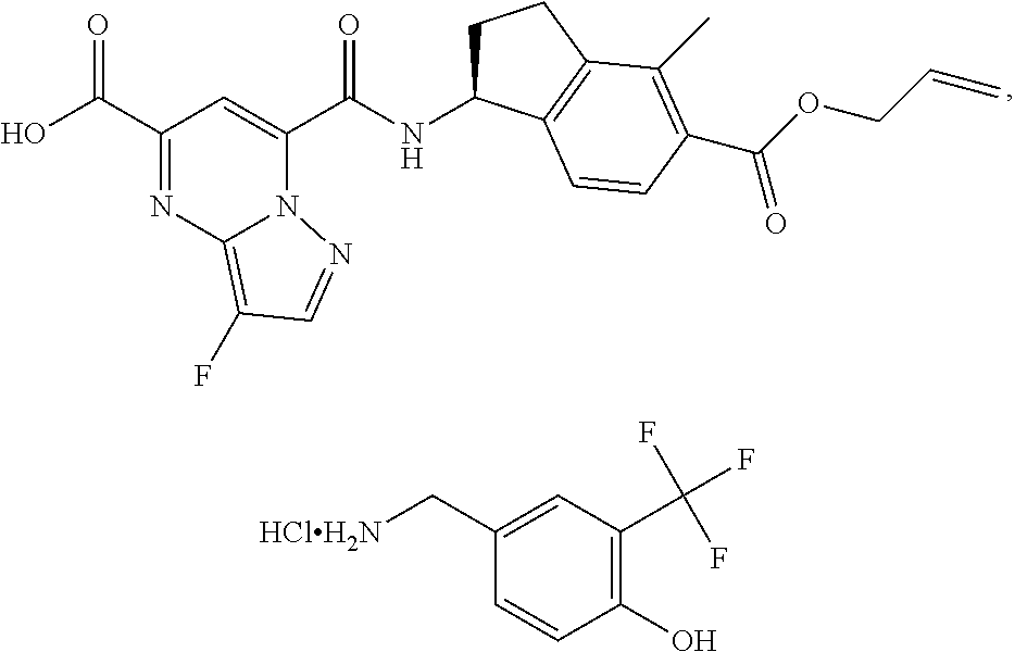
C1(C(O)=O)=NC2=C(F)C=NN2C(C(NC2CCC3=C2C=CC(C(OCC=C)=O)=C3C)=O)=C1.C1(C[HClH2N])=CC(C(F)(F)F)=C(O)C=C1
